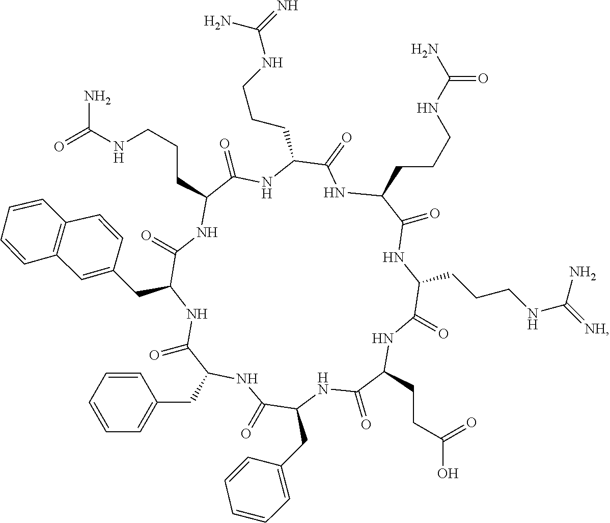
C1(CC2C(=O)NC(CC3=CC4=C(C=CC=C4)C=C3)C(=O)NC(CCCNC(=O)N)C(=O)NC(CCCNC(=N)N)C(=O)NC(CCCNC(=O)N)C(=O)NC(CCCNC(=[NH])N)C(=O)NC(CCC(O)=O)C(=O)NC(CC3=CC=CC=C3)C(=O)N2)=CC=CC=C1
